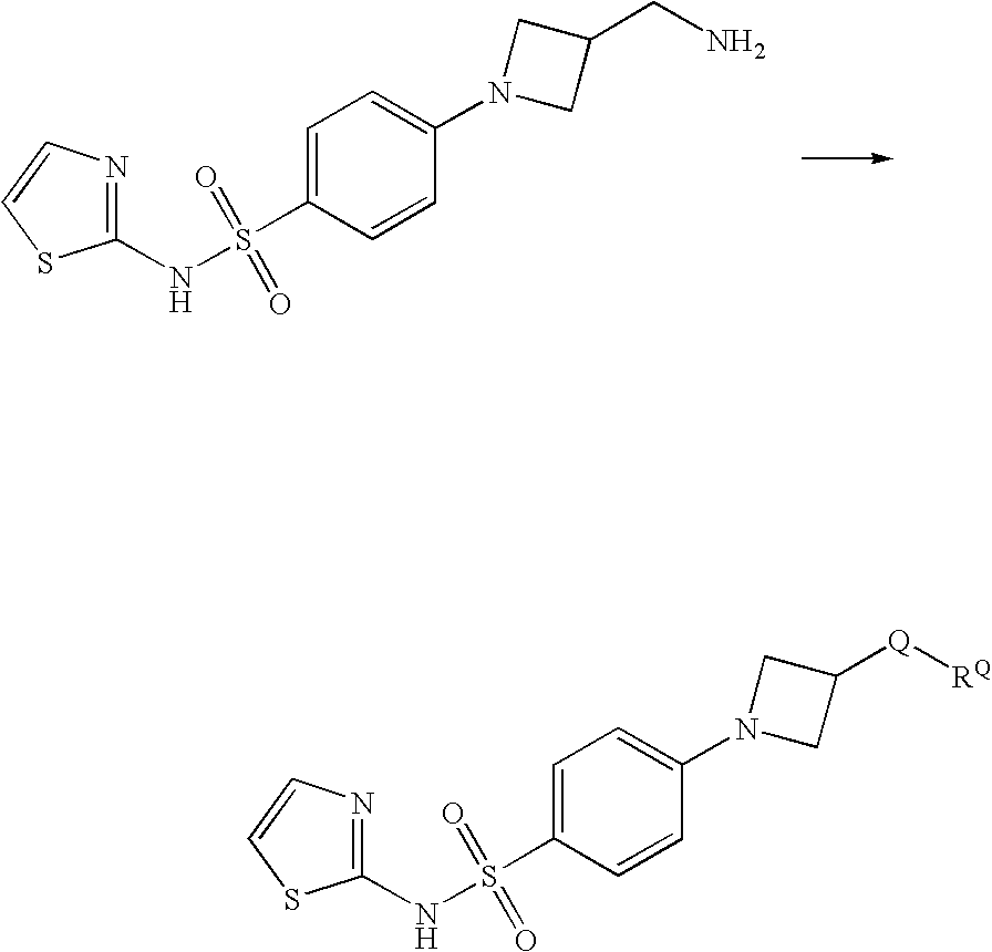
C1=CC(S(NC2=NC=CS2)(=O)=O)=CC=C1N1CC([Q][RQ])C1.C1=CC(S(NC2=NC=CS2)(=O)=O)=CC=C1N1CC(CN)C1
